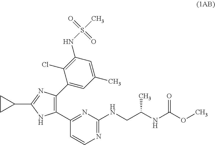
C1(C2=C(C3=CC(C)=CC(NS(=O)(=O)C)=C3Cl)N=C(C3CC3)N2)=NC(NCC(NC(OC)=O)C)=NC=C1
